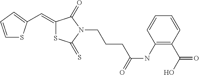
C1=CC=C(C=C2SC(=S)N(CCCC(NC3=C(C(O)=O)C=CC=C3)=O)C2=O)S1
